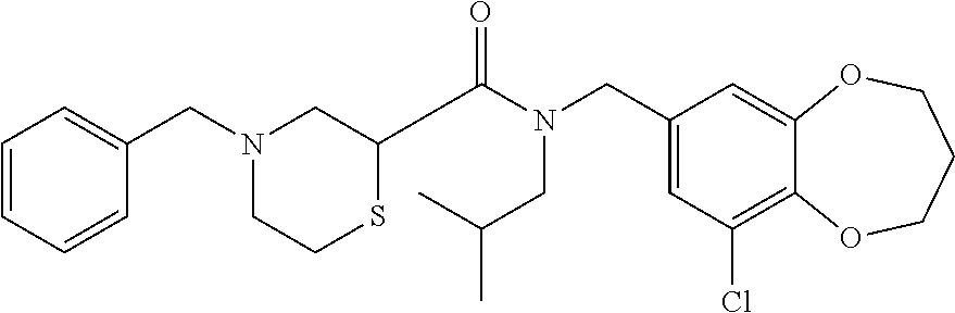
C1(CN(C(=O)C2SCCN(CC3=CC=CC=C3)C2)CC(C)C)=CC(Cl)=C2C(=C1)OCCCO2
